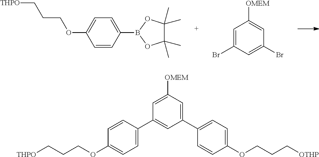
C1=C(B2OC(C)(C)C(C)(C)O2)C=CC(OCCC[THPO])=C1.C1=C(Br)C=C(Br)C=C1[OMEM].C1=C([OMEM])C=C(C2=CC=C(OCCC[OTHP])C=C2)C=C1C1=CC=C(OCCC[THPO])C=C1
